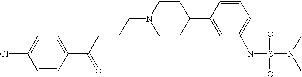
C1=CC(C(CCCN2CCC(C3=CC(NS(=O)(=O)N(C)C)=CC=C3)CC2)=O)=CC=C1Cl
